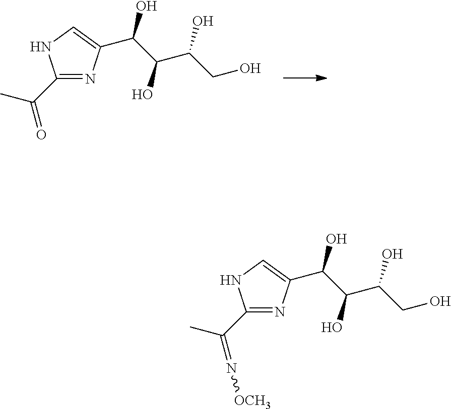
C1(C(C)=O)=NC(C(C(C(CO)O)O)O)=CN1.C1(C(C)=N[OCH3])=NC(C(C(C(CO)O)O)O)=CN1
